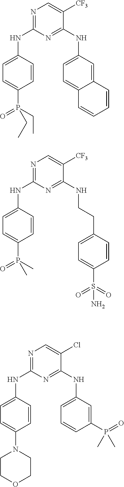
C1=C(P(CC)(=O)CC)C=CC(NC2=NC=C([CF3])C(NC3=CC=C4C(=C3)C=CC=C4)=N2)=C1.C1=C(P(C)(=O)C)C=CC(NC2=NC=C([CF3])C(NCCC3=CC=C(S(=O)(=O)N)C=C3)=N2)=C1.C1=C(N2CCOCC2)C=CC(NC2=NC=C(Cl)C(NC3=CC=CC(P(=O)(C)C)=C3)=N2)=C1
